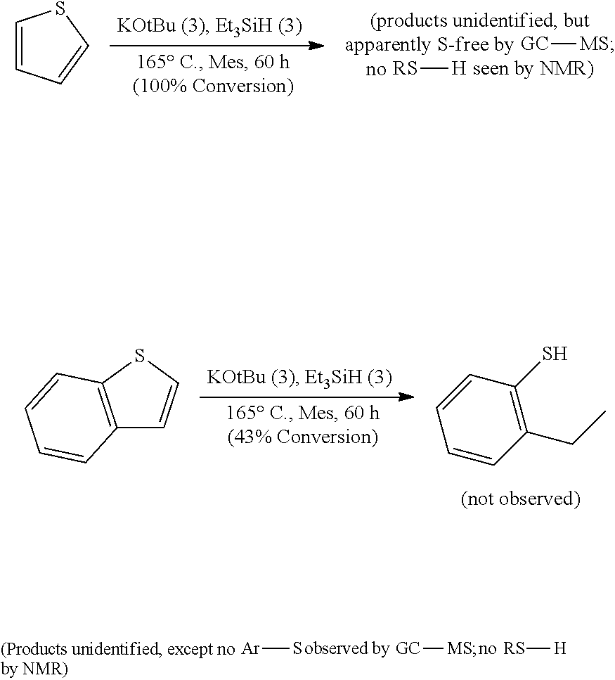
[RS][H].[GC][MS].C1=CC=CS1.C12=C(SC=C1)C=CC=C2.C1=CC(S)=C(CC)C=C1.[Ar]S.[GC][MS].[RS][H]
